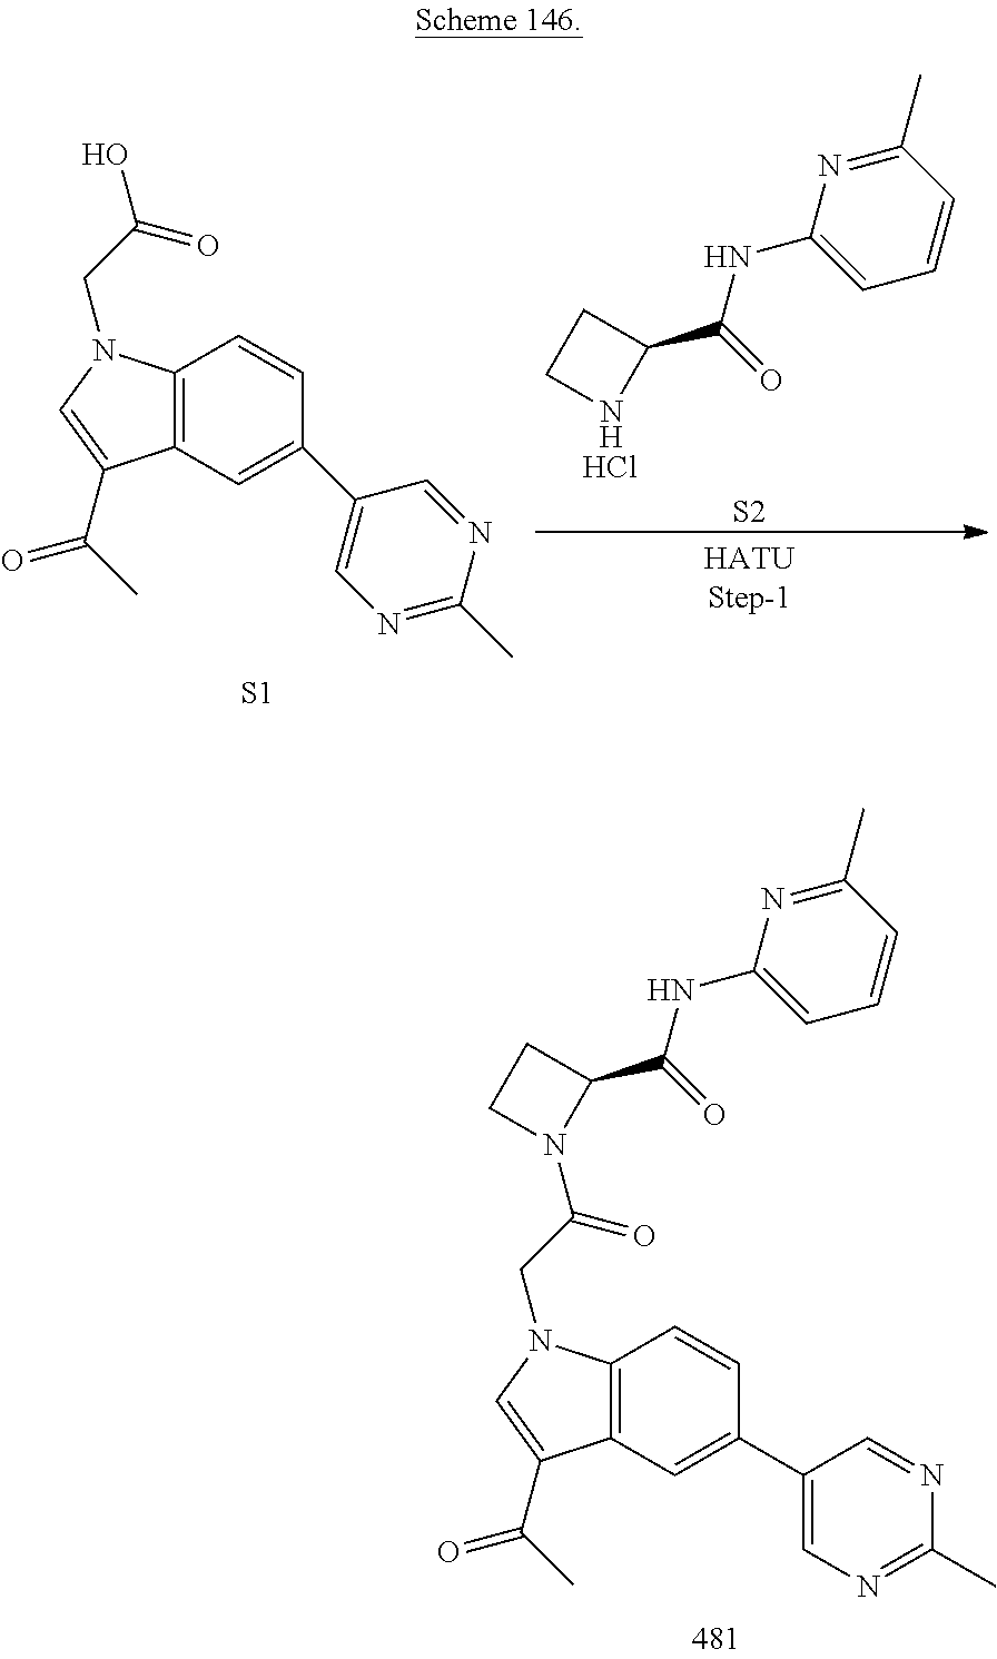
C1(C)=NC(NC(C2CCN2)=O)=CC=C1.Cl.[S2].C12=C(C=C(C3=CN=C(C)N=C3)C=C1)C(C(C)=O)=CN2CC(O)=O.[S1].C1(C)=NC(NC(C2CCN2C(CN2C3=C(C(C(C)=O)=C2)C=C(C2=CN=C(C)N=C2)C=C3)=O)=O)=CC=C1
